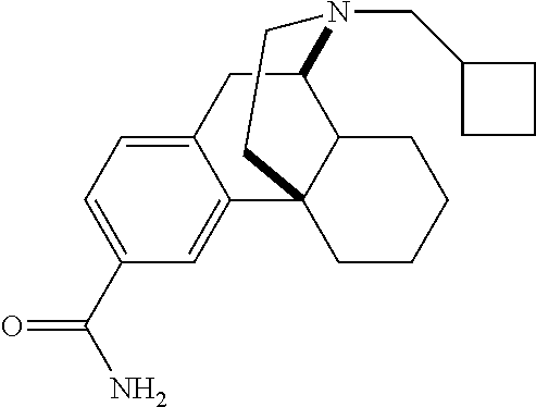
C1(C(N)=O)=CC=C2C(=C1)C13C(C(C2)N(CC2CCC2)CC1)CCCC3
